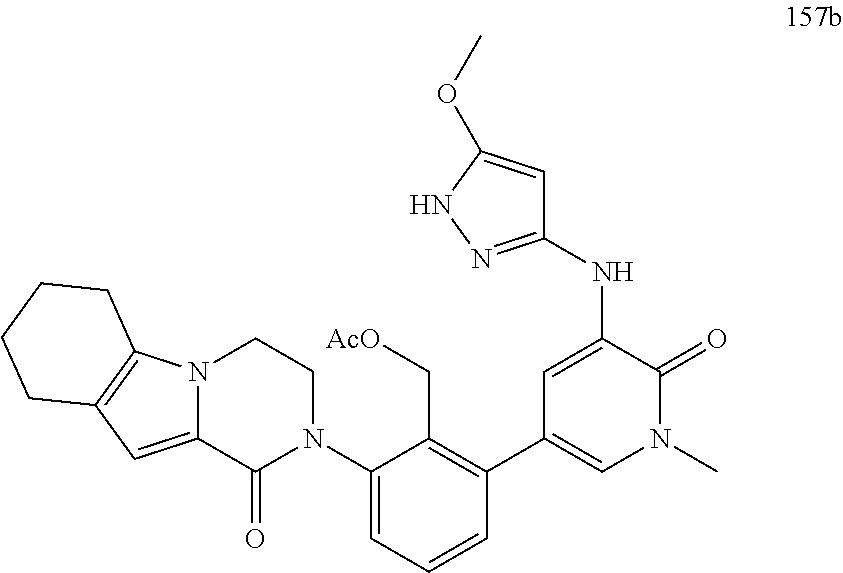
N12C(=CC3=C1CCCC3)C(=O)N(C1=CC=CC(C3=CN(C)C(=O)C(NC4=NNC(OC)=C4)=C3)=C1C[AcO])CC2
